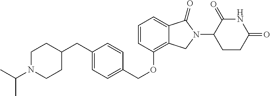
C1=CC(OCC2=CC=C(CC3CCN(C(C)C)CC3)C=C2)=C2C(=C1)C(=O)N(C1CCC(=O)NC1=O)C2
